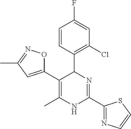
C1=CC(C2C(C3=CC(C)=NO3)=C(C)NC(C3=NC=CS3)=N2)=C(Cl)C=C1F
